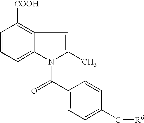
C1=CC=C2C(=C1[COOH])C=C(C)N2C(C1=CC=C([G][R6])C=C1)=O
